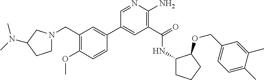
C1(C2=CC(CN3CCC(N(C)C)C3)=C(OC)C=C2)=CC(C(=O)NC2CCCC2OCC2=CC=C(C)C(C)=C2)=C(N)N=C1
